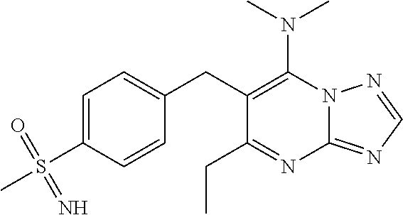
N12C(=NC=N1)N=C(CC)C(CC1=CC=C(S(C)(=O)=N)C=C1)=C2N(C)C
